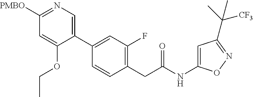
C1=C(NC(CC2=C(F)C=C(C3=CN=C([PMBO])C=C3OCC)C=C2)=O)ON=C1C(C)([CF3])C
